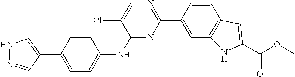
C1(C2=CC3=C(C=C2)C=C(C(OC)=O)N3)=NC=C(Cl)C(NC2=CC=C(C3=CNN=C3)C=C2)=N1
